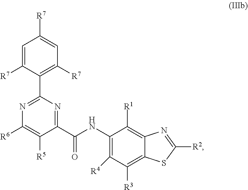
C1(NC(C2=NC(C3=C([R7])C=C([R7])C=C3[R7])=NC([R6])=C2[R5])=O)=C([R4])C([R3])=C2C(=C1[R1])N=C([R2])S2
